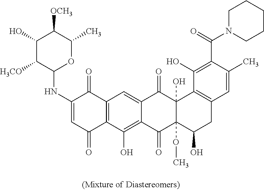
C12=C(C(O)=C3C(=C1)C(=O)C1(O)C(OC)(C3=O)C(O)CC3=C1C(O)=C(C(=O)N1CCCCC1)C(C)=C3)C(=O)C=C(NC1OC(C)C([OCH3])C(O)C1[H3CO])C2=O
